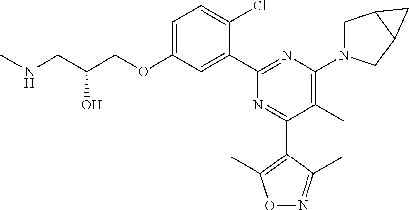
C1=C(OCC(CNC)O)C=C(C2=NC(N3CC4C(C3)C4)=C(C)C(C3=C(C)ON=C3C)=N2)C(Cl)=C1
